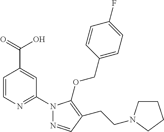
C1=CN=C(N2N=CC(CCN3CCCC3)=C2OCC2=CC=C(F)C=C2)C=C1C(=O)O
